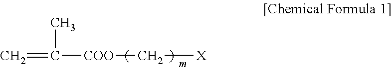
C=C([COO]C[X])C
